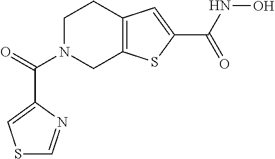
C1N(C(=O)C2=CSC=N2)CC2=C(C1)C=C(C(NO)=O)S2
